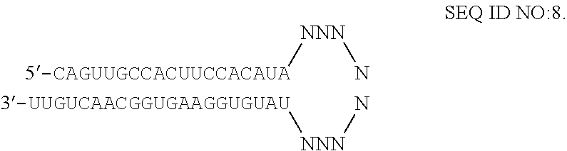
[NNN](N)[5-CAGUUGCCACUUCCACAUA].[NNN](N)[3-UUGUCAACGGUGAAGGUGUAU]
